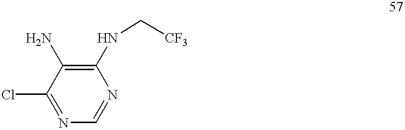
C1(Cl)=NC=NC(NC[CF3])=C1N
